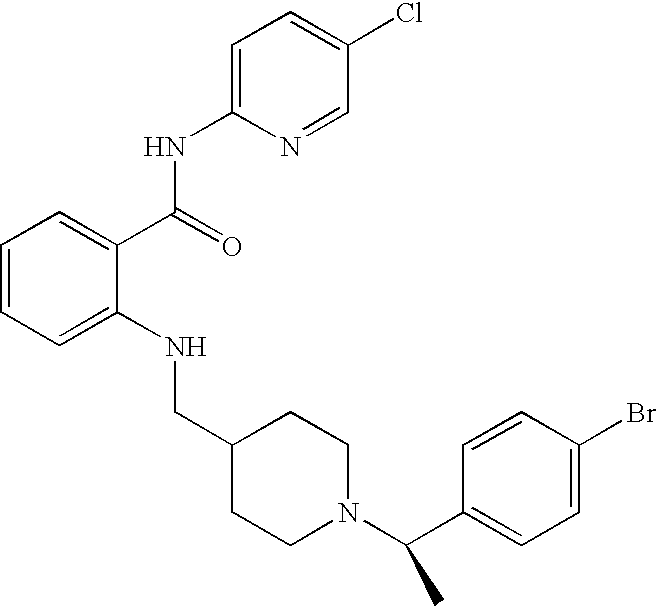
C1=CC=C(NCC2CCN(C(C3=CC=C(Br)C=C3)C)CC2)C(C(NC2=CC=C(Cl)C=N2)=O)=C1
